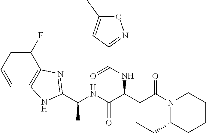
N1(C(CC(C(NC(C)C2=NC3=C(C=CC=C3F)N2)=O)NC(=O)C2=NOC(C)=C2)=O)C(CC)CCCC1
